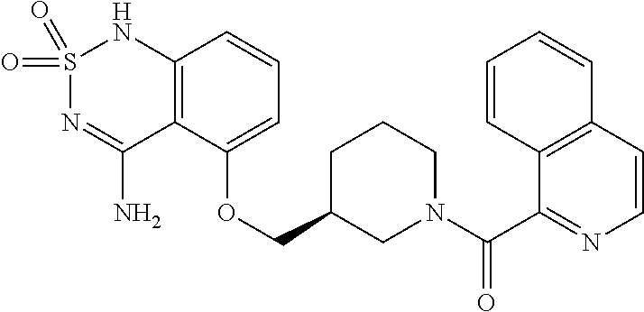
C12=C(C(OCC3CN(C(C4=NC=CC5=C4C=CC=C5)=O)CCC3)=CC=C1)C(N)=NS(=O)(=O)N2
